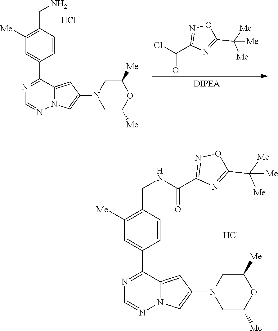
C1([Me])=C(CN)C=CC(C2=NC=NN3C2=CC(N2CC([Me])OC([Me])C2)=C3)=C1.ClC(C1=NOC(C([Me])([Me])[Me])=N1)=O.Cl.C1([Me])=C(CNC(=O)C2=NOC(C([Me])([Me])[Me])=N2)C=CC(C2=NC=NN3C2=CC(N2CC([Me])OC([Me])C2)=C3)=C1.Cl
